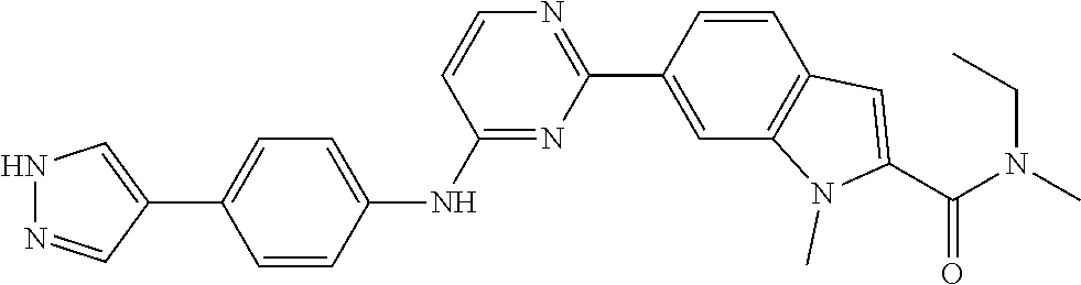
N1N=CC(C2=CC=C(NC3=NC(C4=CC5=C(C=C4)C=C(C(N(C)CC)=O)N5C)=NC=C3)C=C2)=C1
